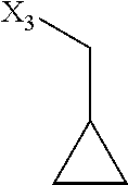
C1(C[X3])CC1
